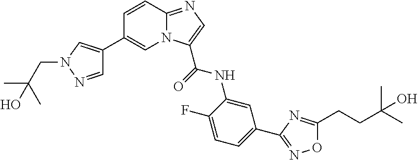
N12C(=NC=C1C(=O)NC1=CC(C3=NOC(CCC(C)(C)O)=N3)=CC=C1F)C=CC(C1=CN(CC(C)(C)O)N=C1)=C2
